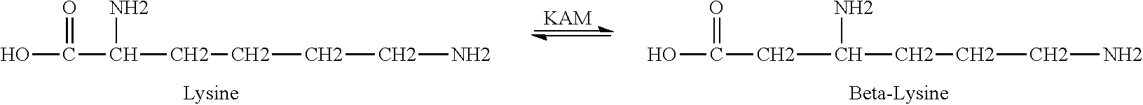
OC(C(CCCCN)N)=O.[KAM].OC(=O)CC(CCCN)N
